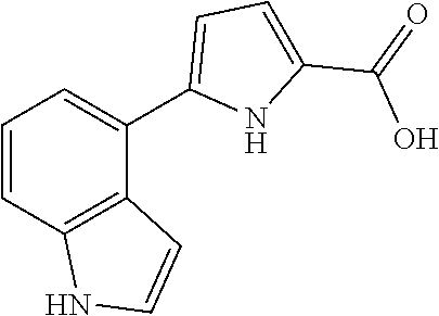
C1=CC2=C(C(C3=CC=C(C(=O)O)N3)=C1)C=CN2
